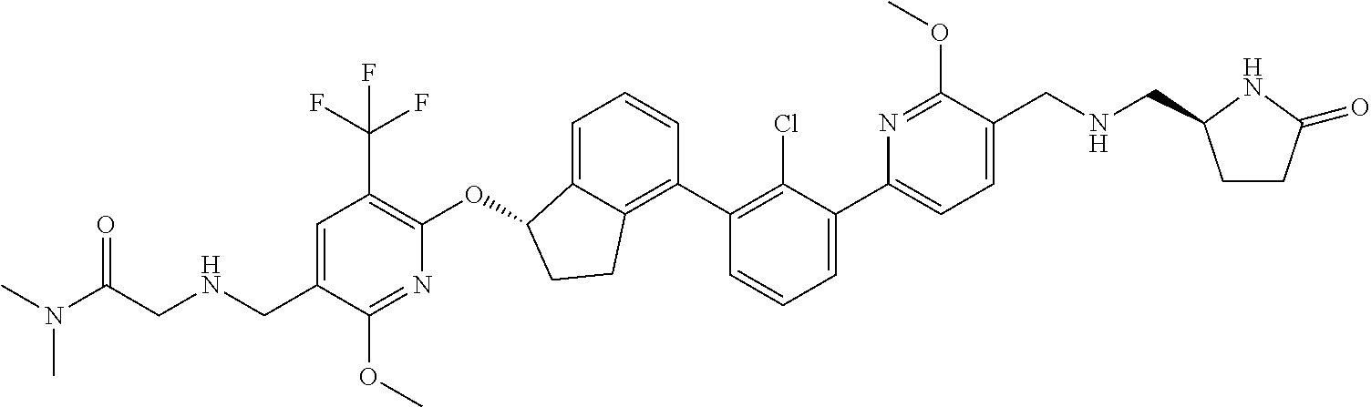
C(C1=CC(C(F)(F)F)=C(OC2C3=CC=CC(C4=C(Cl)C(C5=CC=C(CNCC6CCC(=O)N6)C(OC)=N5)=CC=C4)=C3CC2)N=C1OC)NCC(N(C)C)=O
